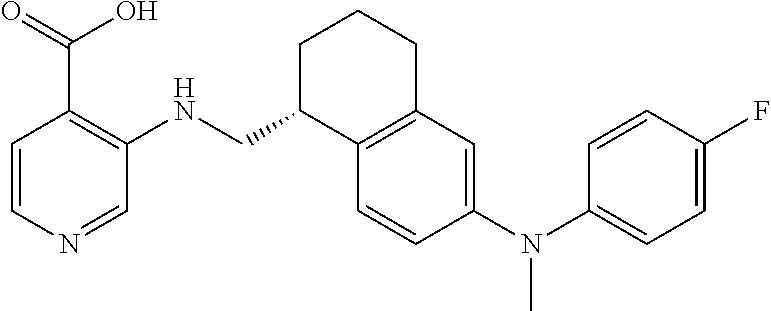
N(C1=CC=C(F)C=C1)(C1=CC2=C(C=C1)C(CNC1=C(C(=O)O)C=CN=C1)CCC2)C
